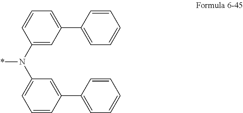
C1(C2=CC=CC=C2)=CC=CC(N(C2=CC=CC(C3=CC=CC=C3)=C2)*)=C1
